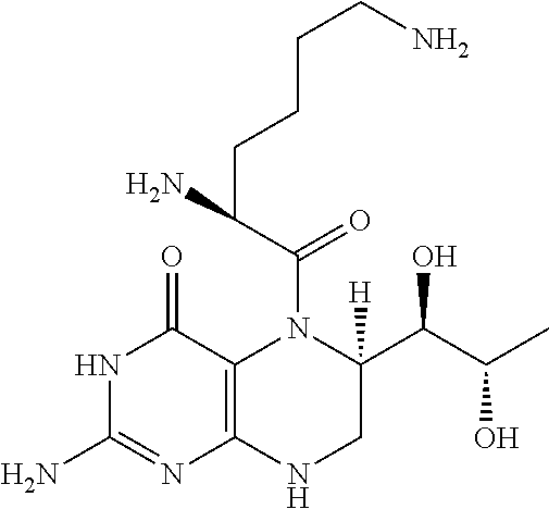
N1C(N)=NC2=C(C1=O)N(C(C(CCCCN)N)=O)C(C(O)C(C)O)([H])CN2
